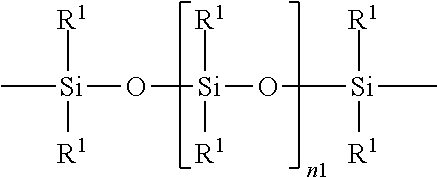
C[Si](O[Si](O[Si](C)([R1])[R1])([R1])[R1])([R1])[R1]
